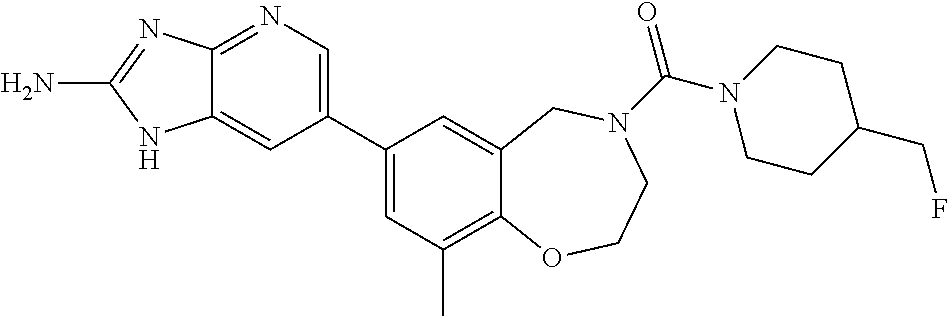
C12=NC=C(C3=CC(C)=C4C(=C3)CN(C(=O)N3CCC(CF)CC3)CCO4)C=C1NC(N)=N2
